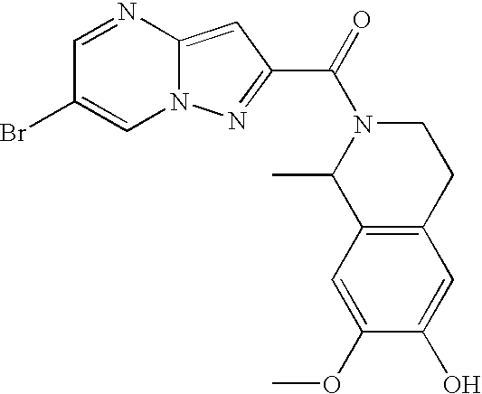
C1=NC2=CC(C(=O)N3C(C)C4=C(CC3)C=C(O)C(OC)=C4)=NN2C=C1Br
